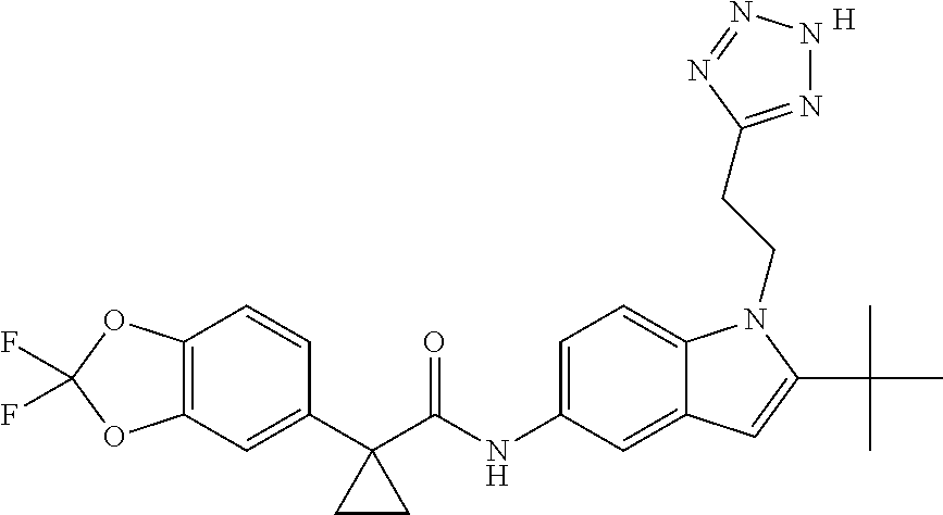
C1(C2(C(NC3=CC=C4C(=C3)C=C(C(C)(C)C)N4CCC3=NNN=N3)=O)CC2)=CC2=C(C=C1)OC(F)(F)O2.[H]
